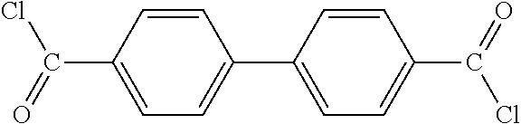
C1=CC(C(Cl)=O)=CC=C1C1=CC=C(C(=O)Cl)C=C1
